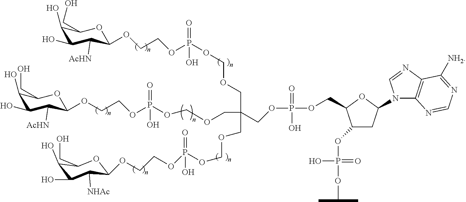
C1(O)C(O)C([AcHN])C(OCCOP(OCOCC(COCOP(OCCOC2C([AcHN])C(O)C(O)C(CO)O2)(=O)O)(COP(=O)(O)OCC2C(OP(OC(C)C)(O)=O)CC(N3C4=C(N=C3)C([NH2])=NC=N4)O2)COCOP(OCCOC2C([NHAc])C(O)C(O)C(CO)O2)(=O)O)(=O)O)OC1CO
